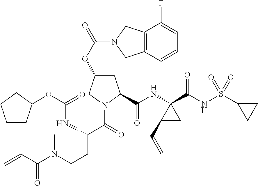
O(C1CC(C(NC2(C(NS(C3CC3)(=O)=O)=O)C(C=C)C2)=O)N(C(=O)C(NC(OC2CCCC2)=O)CCN(C(C=C)=O)C)C1)C(=O)N1CC2=C(C1)C(F)=CC=C2
